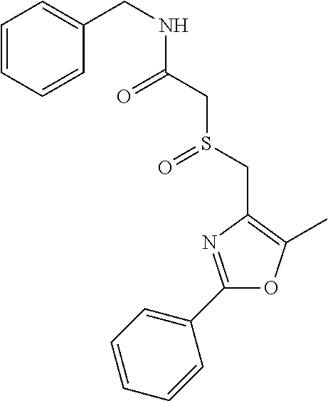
C1=CC=C(CNC(=O)CS(=O)CC2=C(C)OC(C3=CC=CC=C3)=N2)C=C1
